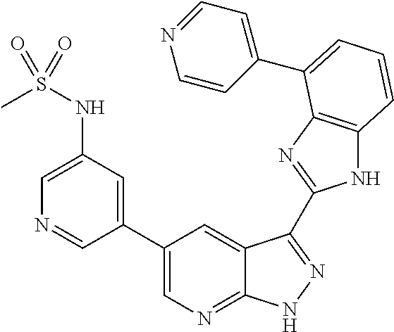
C1(C2=CN=C3C(=C2)C(C2=NC4=C(N2)C=CC=C4C2=CC=NC=C2)=NN3)=CC(NS(C)(=O)=O)=CN=C1
